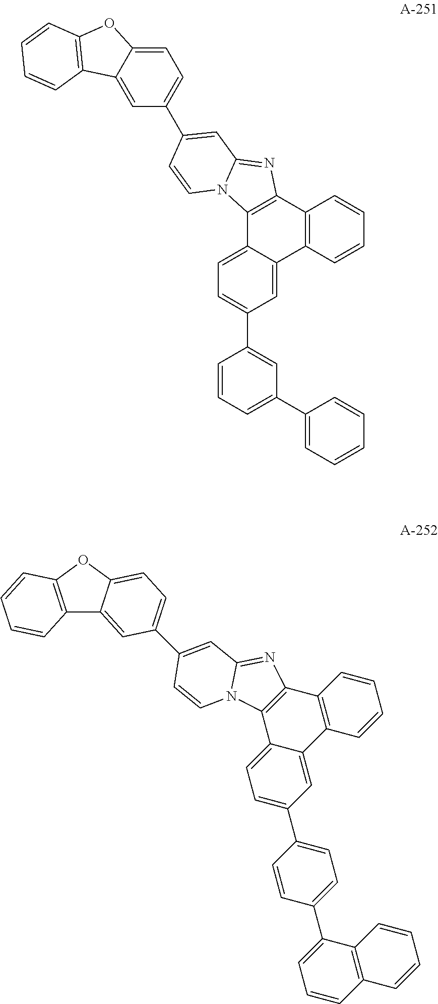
C1(C2=CC=CC(C3=CC=C4C(=C3)C3=C(C5=C4N4C(=N5)C=C(C5=CC=C6C(=C5)C5=C(O6)C=CC=C5)C=C4)C=CC=C3)=C2)=CC=CC=C1.C12=C(OC3=CC=C(C4=CC5=NC6=C(C7=CC=C(C8=CC=C(C9=CC=CC%10=C9C=CC=C%10)C=C8)C=C7C7=C6C=CC=C7)N5C=C4)C=C13)C=CC=C2
